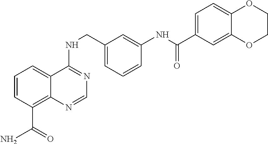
C1=CC(C(N)=O)=C2C(=C1)C(NCC1=CC=CC(NC(=O)C3=CC=C4C(=C3)OCCO4)=C1)=NC=N2
